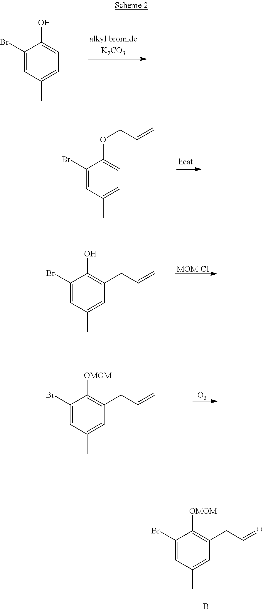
C1(Br)=CC(C)=CC=C1O.C1(Br)=CC(C)=CC=C1OCC=C.[MOM-Cl].C1(Br)=CC(C)=CC(CC=C)=C1O.[O3].C1(Br)=CC(C)=CC(CC=C)=C1[OMOM].C1(Br)=CC(C)=CC(CC=O)=C1[OMOM].B
